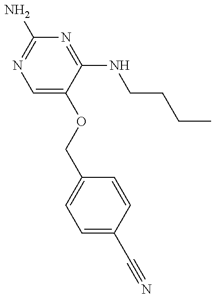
C1(COC2=CN=C(N)N=C2NCCCC)=CC=C(C#N)C=C1
